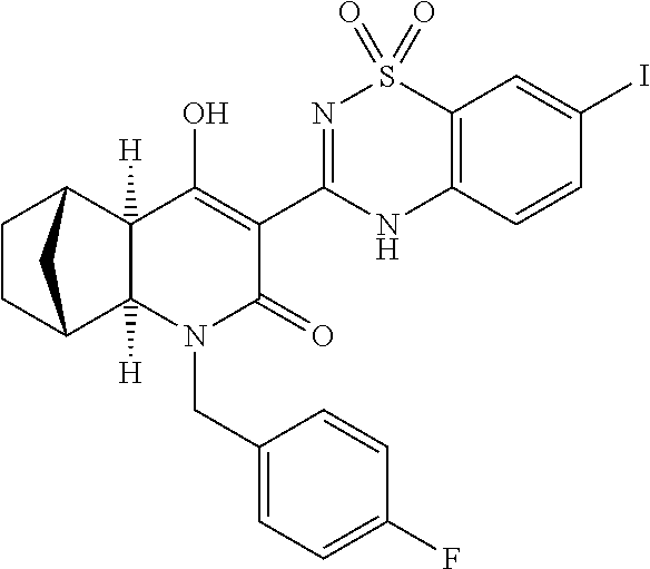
C12([H])C3CCC(C1([H])C(O)=C(C1=NS(=O)(=O)C4=C(N1)C=CC(I)=C4)C(=O)N2CC1=CC=C(F)C=C1)C3
